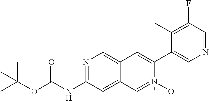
N1=C(NC(OC(C)(C)C)=O)C=C2C(=C1)C=C(C1=CN=CC(F)=C1C)N(O)=C2
